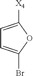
C1=C([X4])OC(Br)=C1
